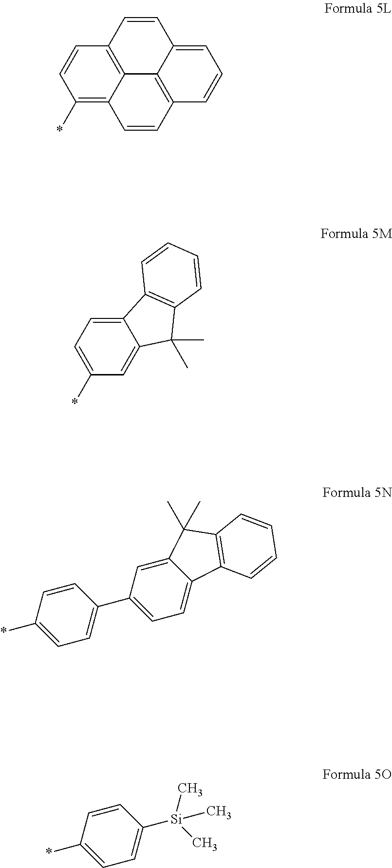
C1(*)=C2C3=C(C=C1)C=CC1=CC=CC(=C31)C=C2.C12=CC=C(*)C=C1C(C)(C)C1=C2C=CC=C1.C1=CC(*)=CC=C1C1=CC=C2C(=C1)C(C)(C)C1=C2C=CC=C1.C1=CC(*)=CC=C1[Si](C)(C)C
